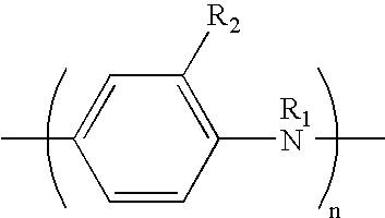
C1=CC([R1N]C)=C([R2])C=C1C
